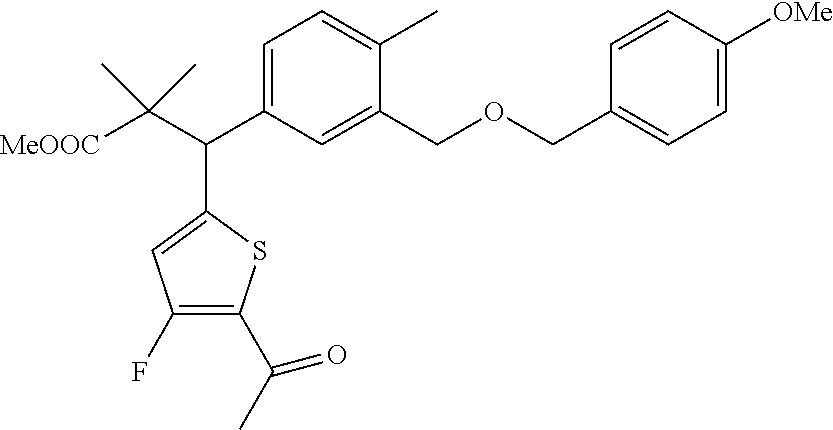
C1=C(C(C(C)(C)[MeOOC])C2=CC(F)=C(C(C)=O)S2)C=C(COCC2=CC=C([OMe])C=C2)C(C)=C1
